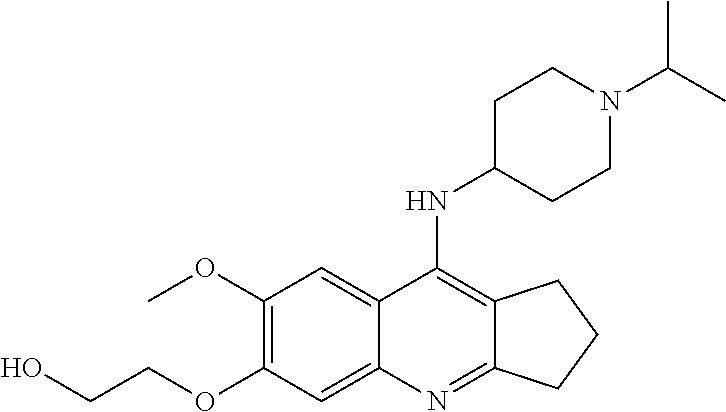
COC1=C(OCCO)C=C2C(=C1)C(NC1CCN(C(C)C)CC1)=C1C(=N2)CCC1
